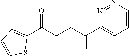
C1(C(CCC(C2=CC=CN=N2)=O)=O)=CC=CS1
